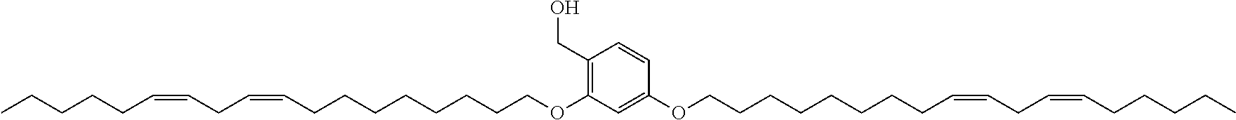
C1(OCCCCCCCCC=CCC=CCCCCC)=C(CO)C=CC(OCCCCCCCCC=CCC=CCCCCC)=C1
